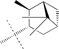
C1(C)C(C(C)(C)C)CC2CC1C2(C)C
